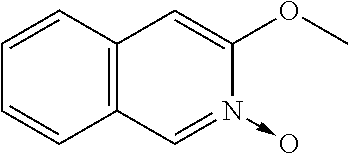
C12=C(C=CC=C1)C=C(OC)N(->O)=C2
